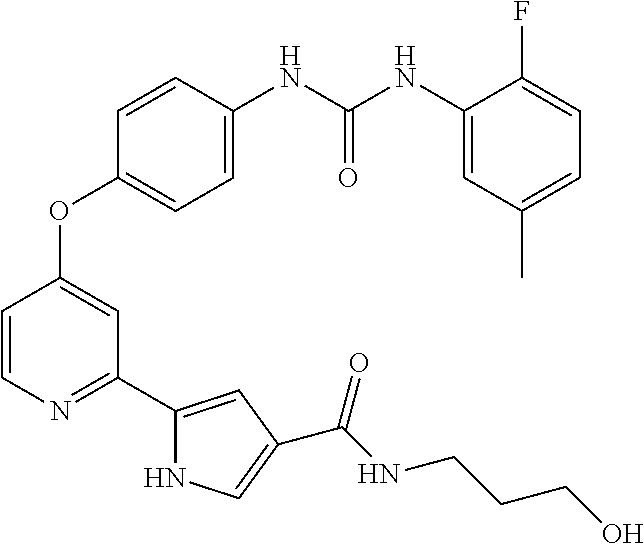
C1=CN=C(C2=CC(C(NCCCO)=O)=CN2)C=C1OC1=CC=C(NC(NC2=CC(C)=CC=C2F)=O)C=C1
